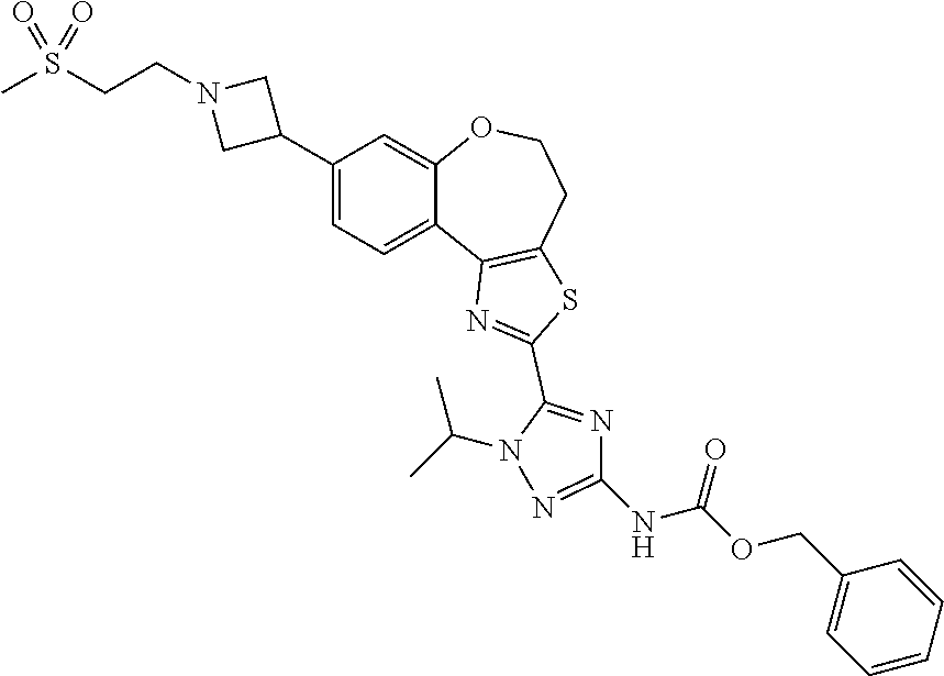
C1(C2CN(CCS(C)(=O)=O)C2)=CC=C2C(=C1)OCCC1=C2N=C(C2=NC(NC(OCC3=CC=CC=C3)=O)=NN2C(C)C)S1
